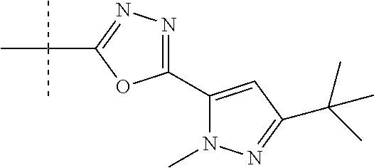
C1(C2=CC(C(C)(C)C)=NN2C)=NN=C(C(C)(C)C)O1
